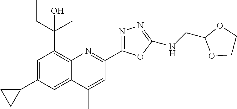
C12=C(C(CC)(C)O)C=C(C3CC3)C=C1C(C)=CC(C1=NN=C(NCC3OCCO3)O1)=N2
